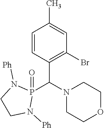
C1=CC(C(N2CCOCC2)P2(=O)N([Ph])CCN2[Ph])=C(Br)C=C1C
